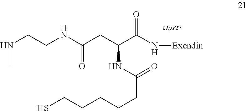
N(C)CCNC(=O)CC(NC(=O)CCCCCS)C(N[Exendin])=O
